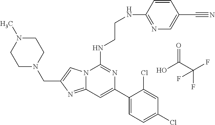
FC(C(O)=O)(F)F.N12C(=NC(CN3CCN(C)CC3)=C1)C=C(C1=CC=C(Cl)C=C1Cl)N=C2NCCNC1=NC=C(C#N)C=C1
